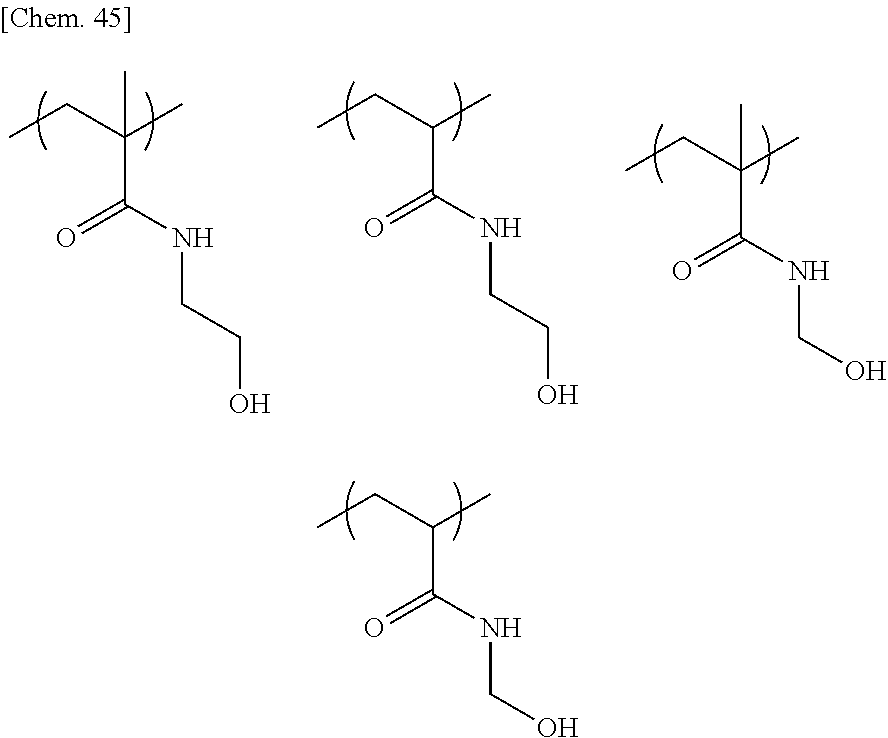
C(C(C(NCO)=O)C)C.C(C(C(NCCO)=O)(C)C)C.C(C(C(NCCO)=O)C)C.C(C(C(NCO)=O)(C)C)C
